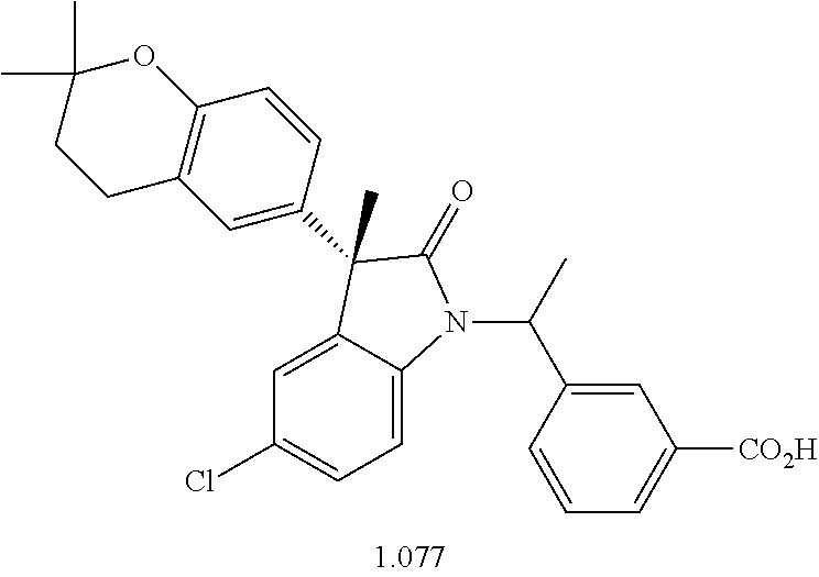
C1=C2C(=CC=C1Cl)N(C(C1=CC([CO2H])=CC=C1)C)C(=O)C2(C)C1=CC2=C(C=C1)OC(C)(C)CC2
